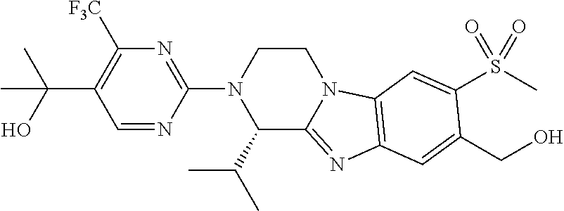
C1=NC(N2C(C(C)C)C3=NC4=C(N3CC2)C=C(S(C)(=O)=O)C(CO)=C4)=NC([F3C])=C1C(O)(C)C
